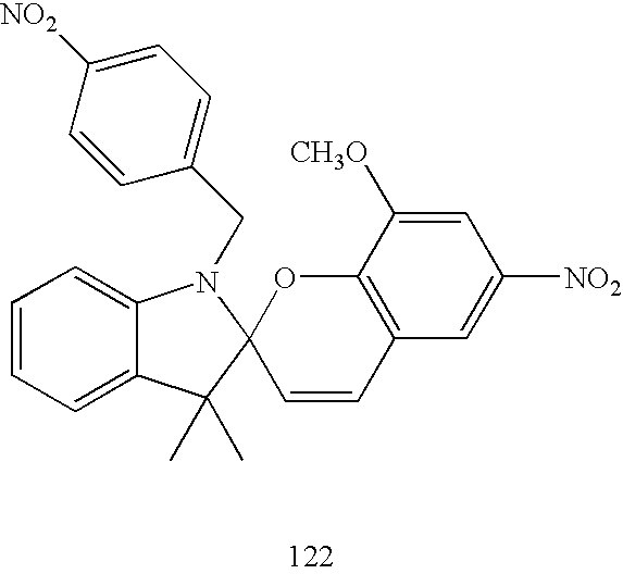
C1=CC([NO2])=CC=C1CN1C2=CC=CC=C2C(C)(C)C12C=CC1=C(O2)C([CH3O])=CC([NO2])=C1
